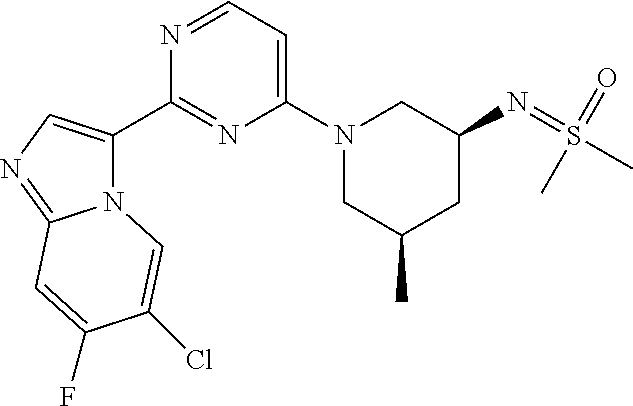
N(C1CN(C2=CC=NC(C3=CN=C4N3C=C(Cl)C(F)=C4)=N2)CC(C)C1)=S(C)(=O)C
